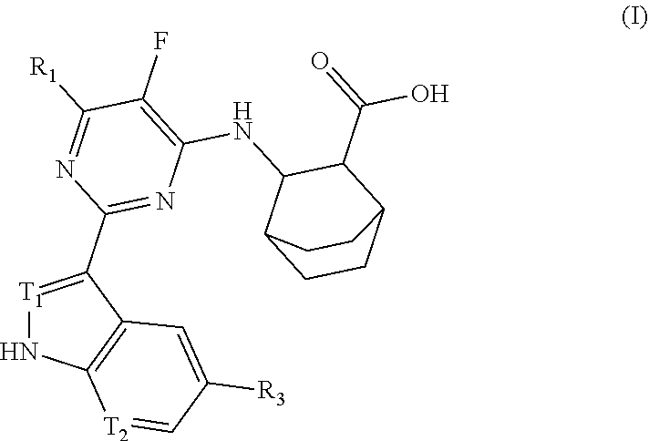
C1(F)=C(NC2C(C(=O)O)C3CCC2CC3)N=C(C2=[T1]NC3=C2C=C([R3])C=[T2]3)N=C1[R1]
